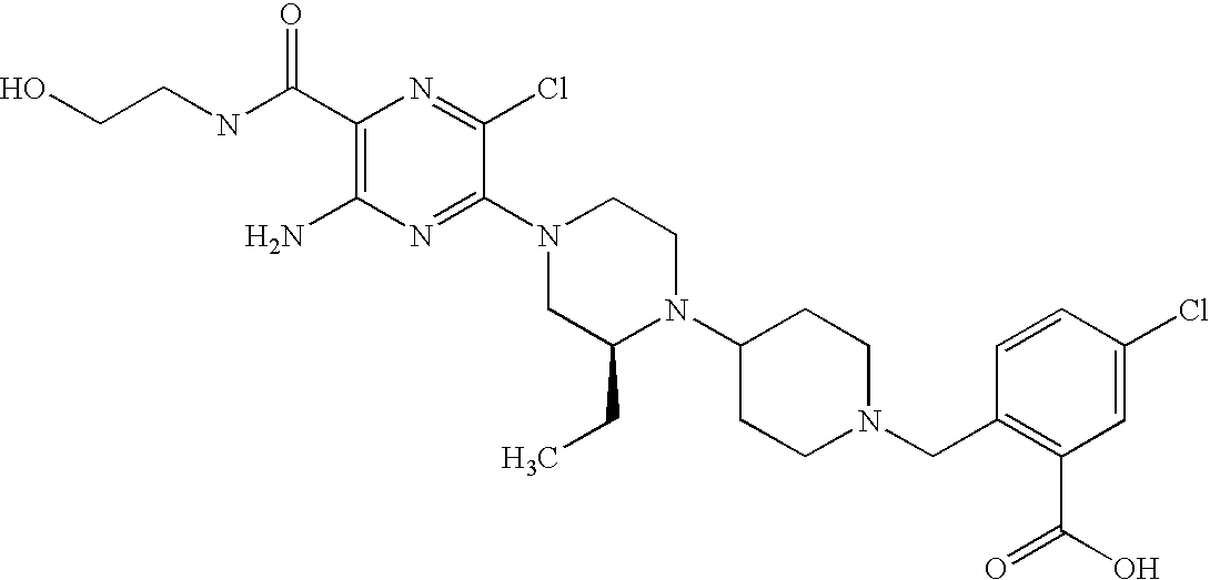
C1(C(NCCO)=O)=C(N)N=C(N2CC(CC)N(C3CCN(CC4=C(C(O)=O)C=C(Cl)C=C4)CC3)CC2)C(Cl)=N1
